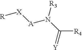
[R][X][A]N(C([R4])=[Y])[R3]
